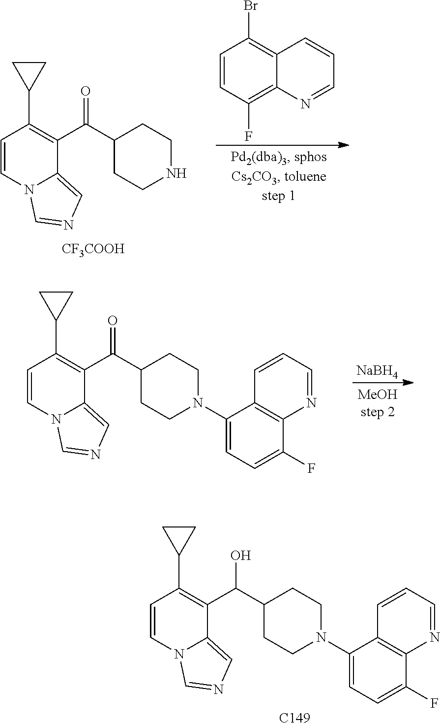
C1=CC(F)=C2C(=C1Br)C=CC=N2.C1=CN2C(=CN=C2)C(C(C2CCNCC2)=O)=C1C1CC1.[CF3COOH].[NaBH4].C1=CN2C(=CN=C2)C(C(C2CCN(C3=CC=C(F)C4=C3C=CC=N4)CC2)=O)=C1C1CC1.C1=CN2C(=CN=C2)C(C(C2CCN(C3=CC=C(F)C4=C3C=CC=N4)CC2)O)=C1C1CC1.[C149]
